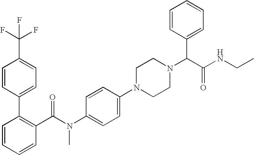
N1(C2=CC=C(N(C(C3=C(C4=CC=C(C(F)(F)F)C=C4)C=CC=C3)=O)C)C=C2)CCN(C(C(NCC)=O)C2=CC=CC=C2)CC1
